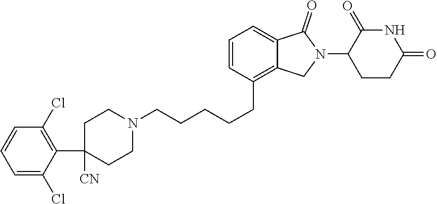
C1=CC(CCCCCN2CCC(C3=C(Cl)C=CC=C3Cl)([CN])CC2)=C2C(=C1)C(=O)N(C1C(=O)NC(=O)CC1)C2
